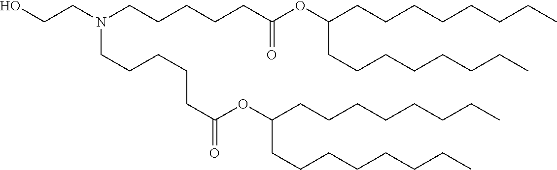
OCCN(CCCCCC(OC(CCCCCCCC)CCCCCCCC)=O)CCCCCC(=O)OC(CCCCCCCC)CCCCCCCC
